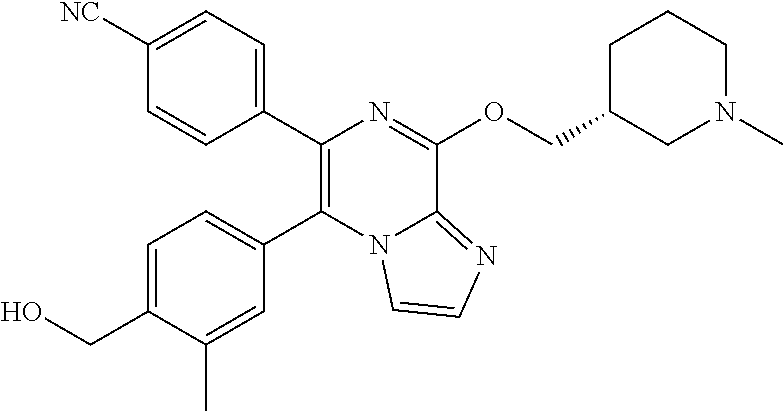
C1([NC])=CC=C(C2=C(C3=CC=C(CO)C(C)=C3)N3C(=NC=C3)C(OCC3CN(C)CCC3)=N2)C=C1
